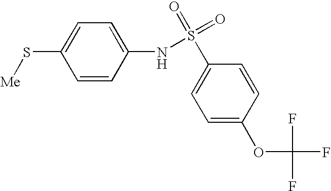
C1=CC(NS(C2=CC=C(OC(F)(F)F)C=C2)(=O)=O)=CC=C1S[Me]
